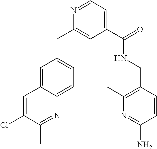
N1=CC=C(C(NCC2=C(C)N=C(N)C=C2)=O)C=C1CC1=CC=C2C(=C1)C=C(Cl)C(C)=N2
